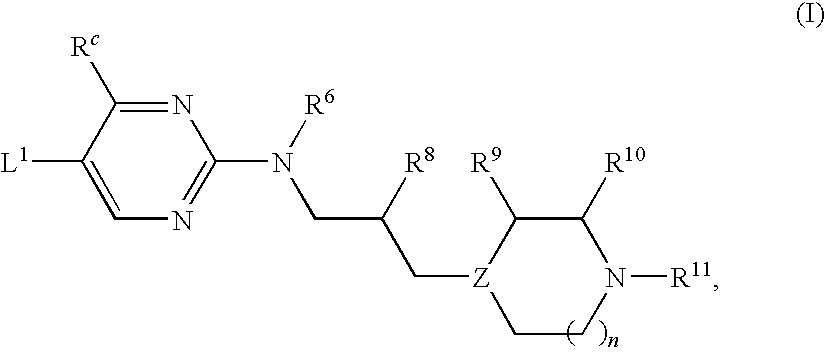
C1=C([L1])C([Rc])=NC(N([R6])CC([R8])C[Z]2C([R9])C([R10])N([R11])CC2)=N1
